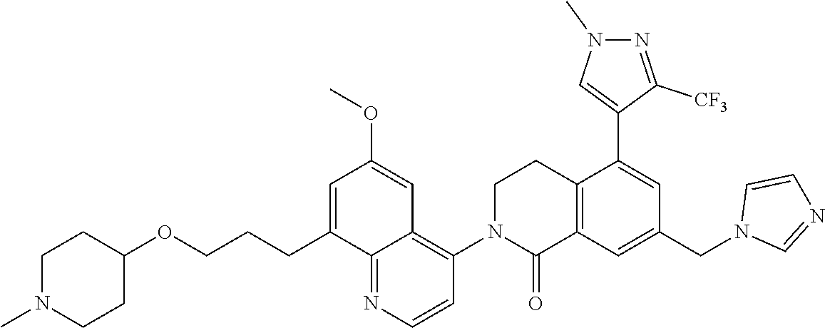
C12=C(C=C(CN3C=NC=C3)C=C1C1=CN(C)N=C1[CF3])C(=O)N(C1=C3C(=NC=C1)C(CCCOC1CCN(C)CC1)=CC(OC)=C3)CC2
